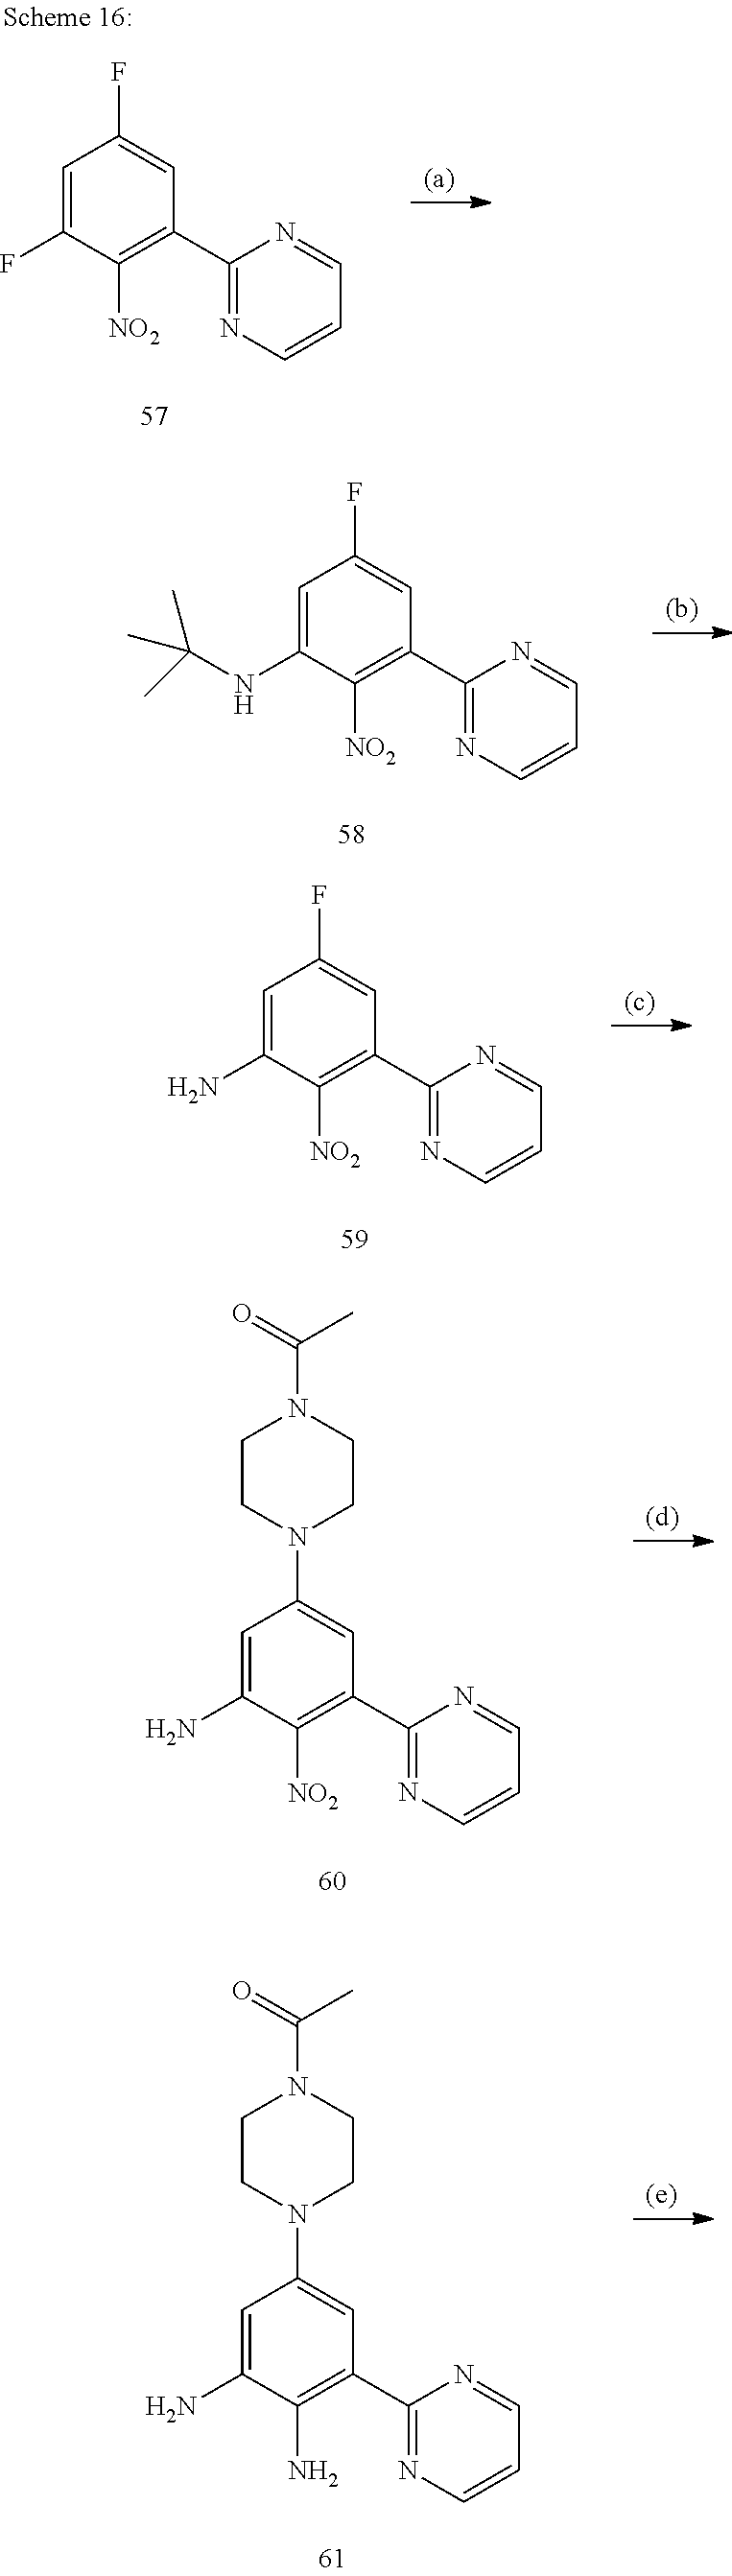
C1=C(F)C([NO2])=C(C2=NC=CC=N2)C=C1F.C1=C(NC(C)(C)C)C([NO2])=C(C2=NC=CC=N2)C=C1F.C1=C(N)C([NO2])=C(C2=NC=CC=N2)C=C1F.C1=C(N)C([NO2])=C(C2=NC=CC=N2)C=C1N1CCN(C(=O)C)CC1.C1=C(N)C(N)=C(C2=NC=CC=N2)C=C1N1CCN(C(=O)C)CC1
